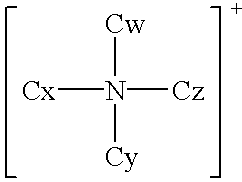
[Cx]N([Cz])([Cw])[Cy]
